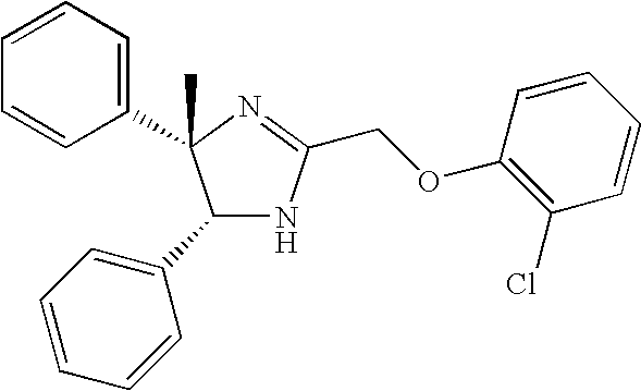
C1(C2=CC=CC=C2)NC(COC2=C(Cl)C=CC=C2)=NC1(C1=CC=CC=C1)C
